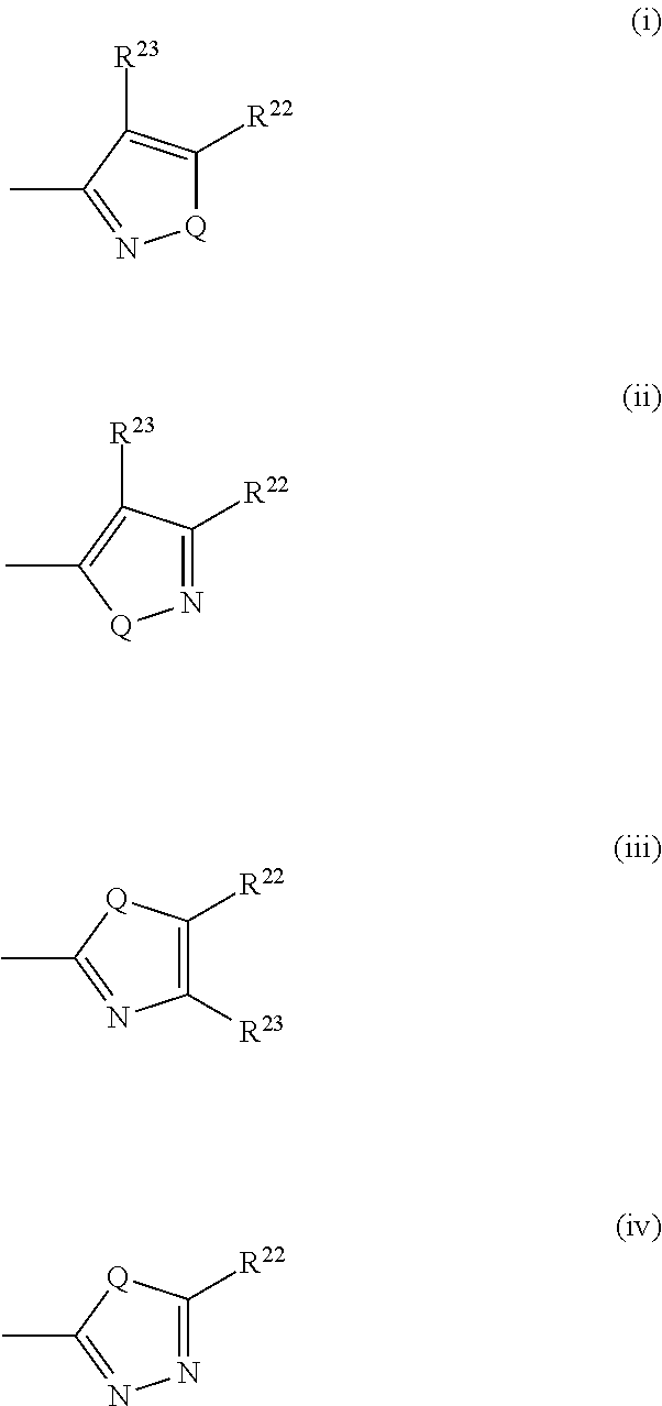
[Q]1C([R22])=C([R23])C(C)=N1.N1=C([R22])C([R23])=C(C)[Q]1.C1([R23])=C([R22])[Q]C(C)=N1.N1=C([R22])[Q]C(C)=N1
